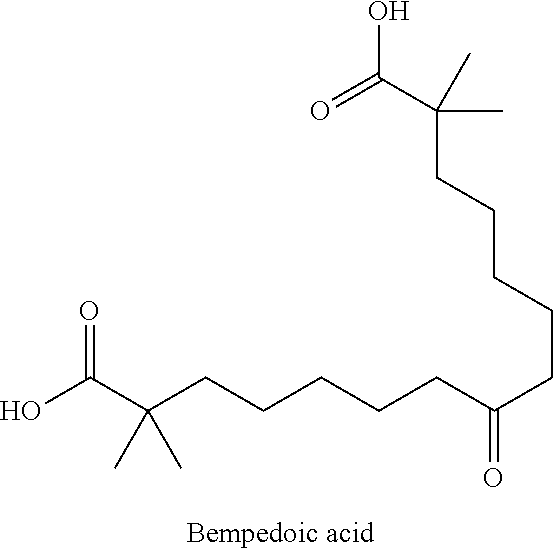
C(C(C)(CCCCCC(CCCCCC(C(=O)O)(C)C)=O)C)(O)=O
